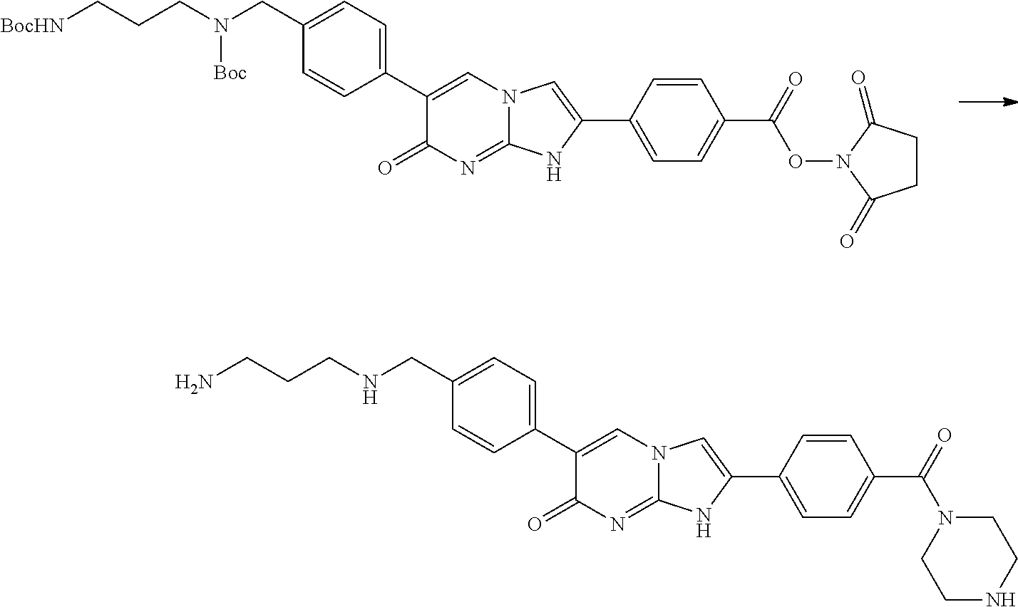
C1(C2=CN3C(=NC2=O)NC(C2=CC=C(C(ON4C(=O)CCC4=O)=O)C=C2)=C3)=CC=C(CN(CCC[BocHN])[Boc])C=C1.C1(C2=CN3C(=NC2=O)NC(C2=CC=C(C(N4CCNCC4)=O)C=C2)=C3)=CC=C(CNCCCN)C=C1
